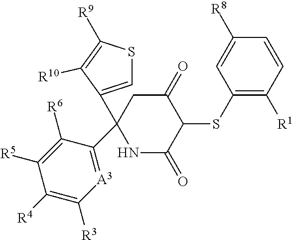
[A3]1=C(C2(C3=CSC([R9])=C3[R10])CC(=O)C(SC3=C([R1])C=CC([R8])=C3)C(=O)N2)C([R6])=C([R5])C([R4])=C1[R3]
